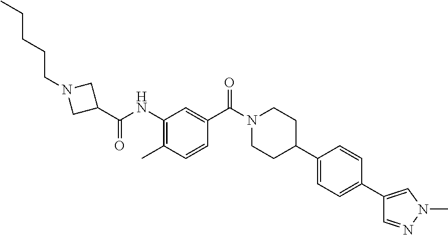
CC1=C(NC(C2CN(CCCCC)C2)=O)C=C(C(N2CCC(C3=CC=C(C4=CN(C)N=C4)C=C3)CC2)=O)C=C1
